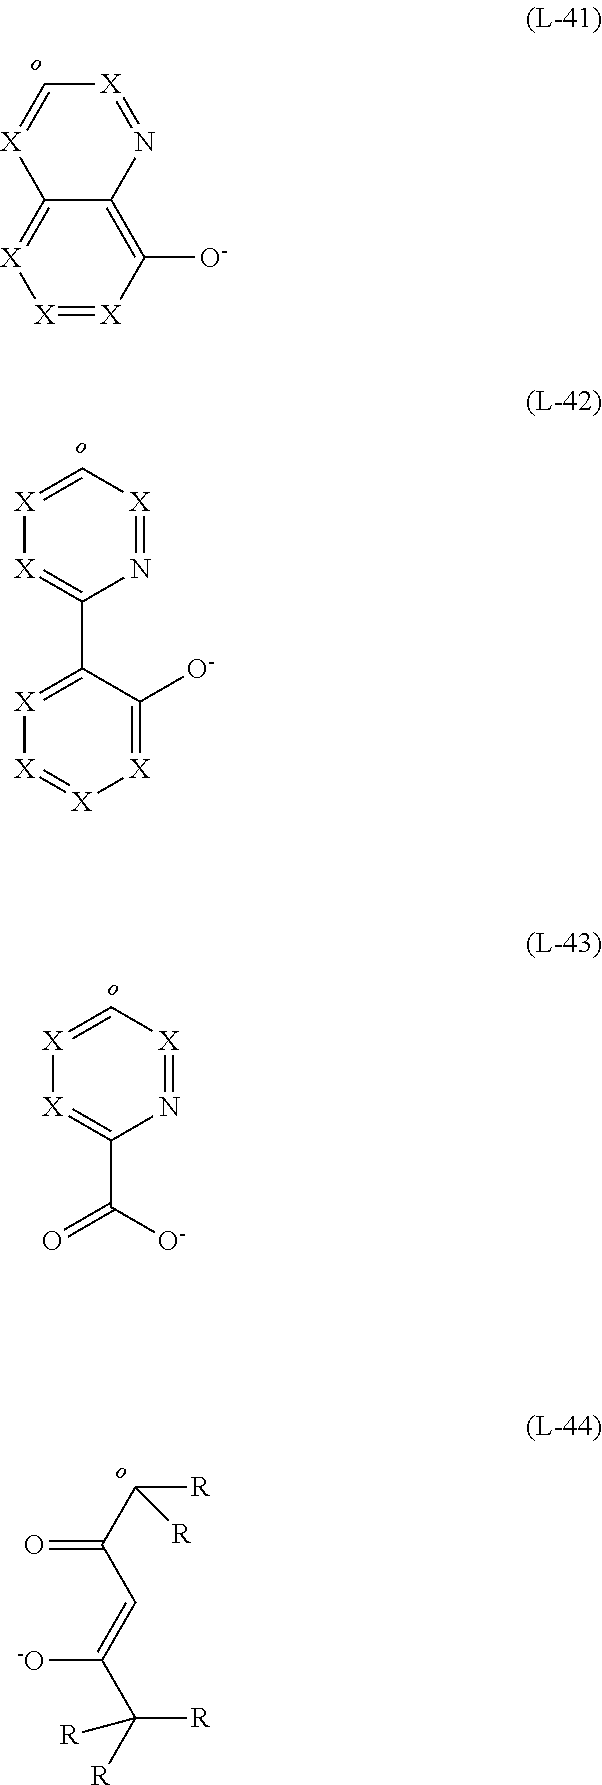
[X]1=[X]C([O-])=C2C(=[X]1)[X]=C[X]=N2.N1=[X]C=[X][X]=C1C1=[X][X]=[X][X]=C1[O-].N1=[X]C=[X][X]=C1C([O-])=O.C(C(C=C(C([R])([R])[R])[-O])=O)([R])[R]
